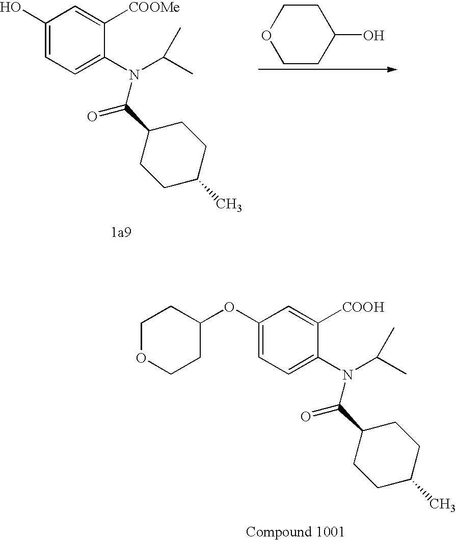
O1CCC(O)CC1.C1(C(N(C(C)C)C2=CC=C(O)C=C2[COOMe])=O)CCC(C)CC1.C1(C(N(C(C)C)C2=CC=C(OC3CCOCC3)C=C2[COOH])=O)CCC(C)CC1
